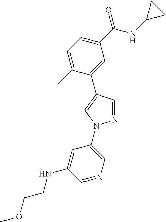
C1=C(C)C(C2=CN(C3=CN=CC(NCCOC)=C3)N=C2)=CC(C(NC2CC2)=O)=C1
